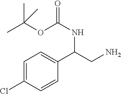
C1=C(Cl)C=CC(C(CN)NC(OC(C)(C)C)=O)=C1
